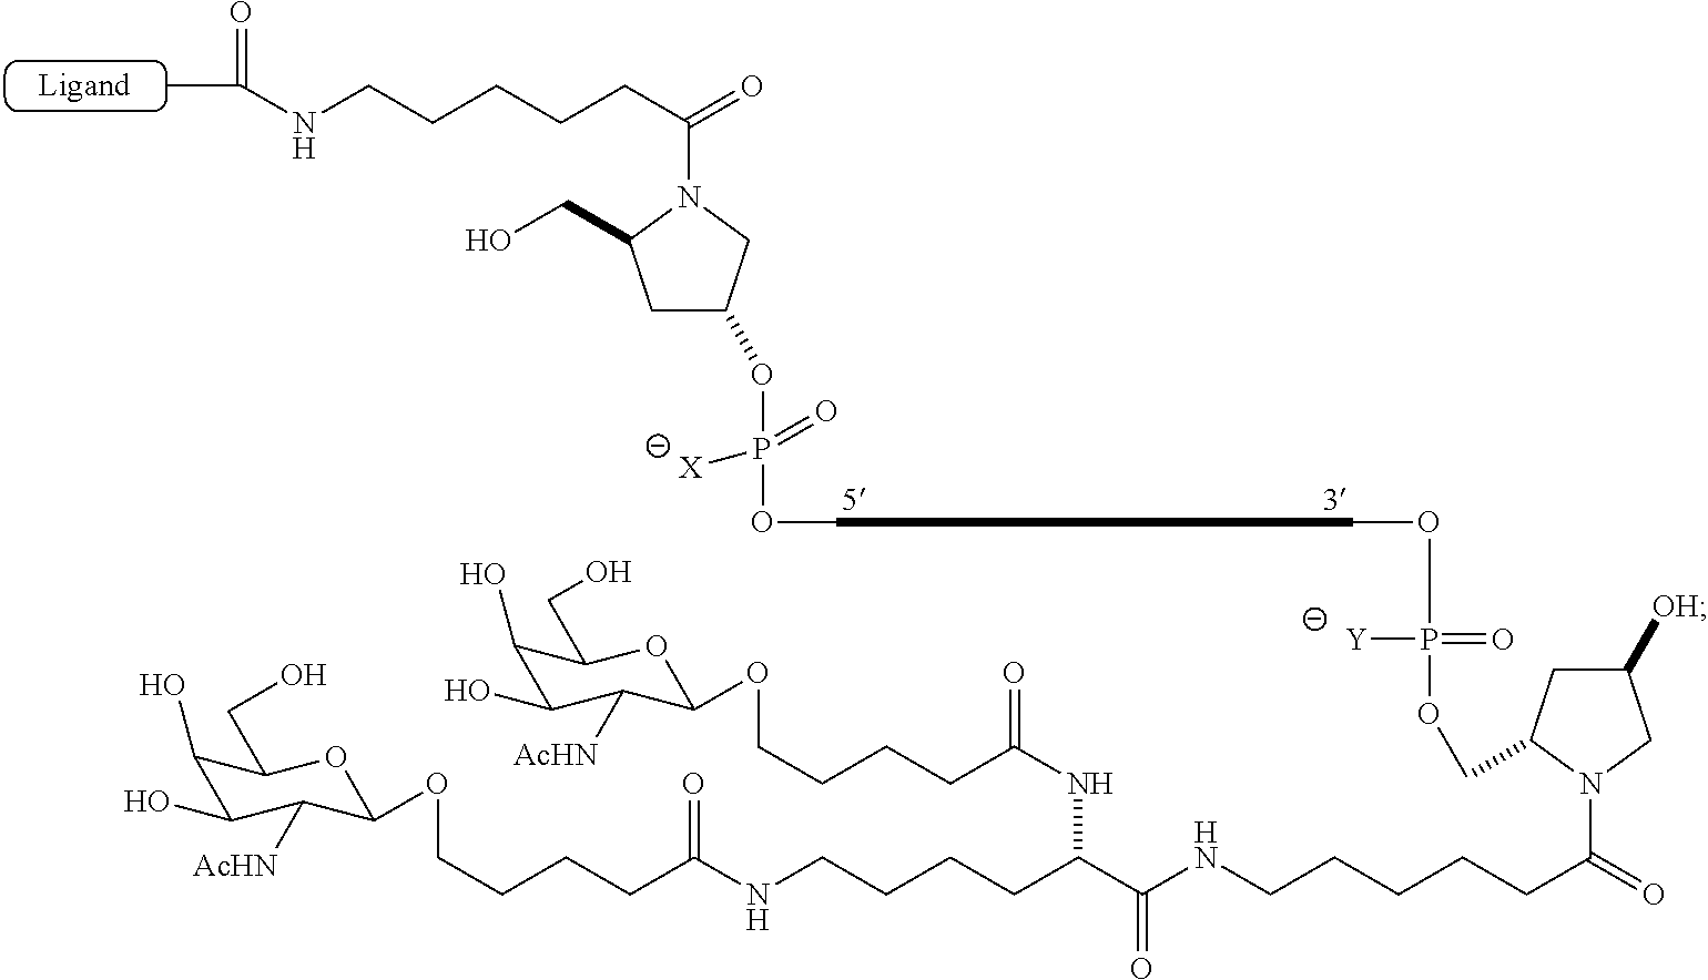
P(=O)([Y])(OCC1CC([OH])CN1C(CCCCCNC(C(CCCCNC(CCCCOC1C([AcHN])C(O)C(O)C(CO)O1)=O)NC(CCCCOC1C([AcHN])C(O)C(O)C(CO)O1)=O)=O)=O)OC.COP([X])(=O)OC1CC(CO)N(C(=O)CCCCCNC(C)=O)C1
